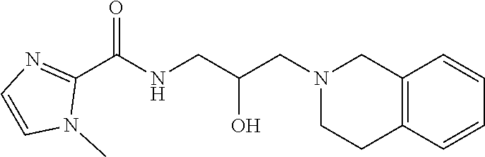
C1(C(NCC(CN2CCC3=C(C2)C=CC=C3)O)=O)=NC=CN1C
